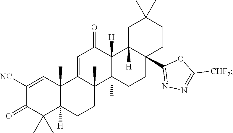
C1([CHF2])=NN=C(C23C([H])(C4([H])C(=O)C=C5C6(C)C([H])(CCC5(C)C4(C)CC2)C(C)(C)C(=O)C([NC])=C6)CC(C)(C)CC3)O1
